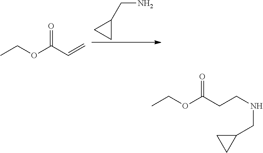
C(N)C1CC1.CCOC(C=C)=O.CCOC(CCNCC1CC1)=O
